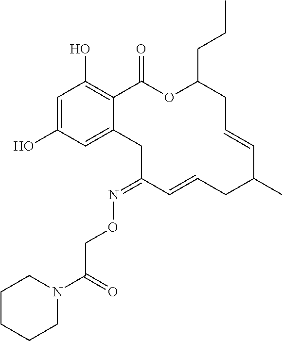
C1=C(O)C=C2C(=C1O)C(=O)OC(CCC)CC=CC(C)CC=CC(=NOCC(N1CCCCC1)=O)C2
